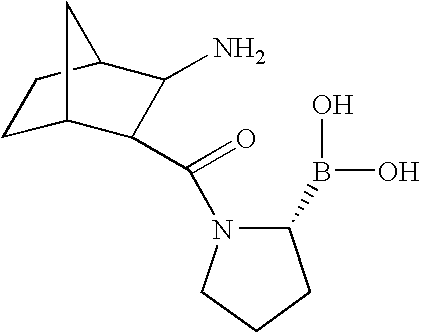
C1C2C(C(N3C(B(O)O)CCC3)=O)C(N)C(C1)C2
